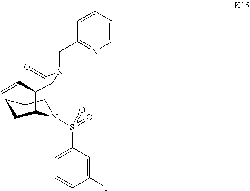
C1(F)=CC(S(=O)(=O)N2C3CCCC2C(=O)N(CC2=NC=CC=C2)CC3C=C)=CC=C1
